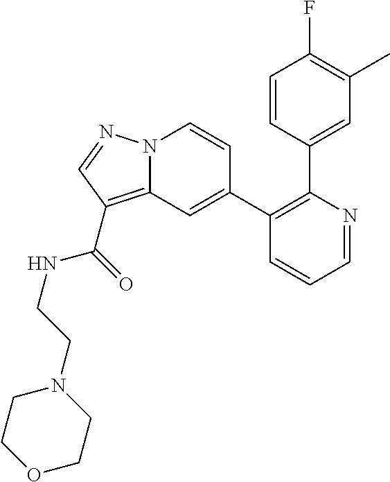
C1=NC(C2=CC(C)=C(F)C=C2)=C(C2=CC3=C(C(=O)NCCN4CCOCC4)C=NN3C=C2)C=C1
